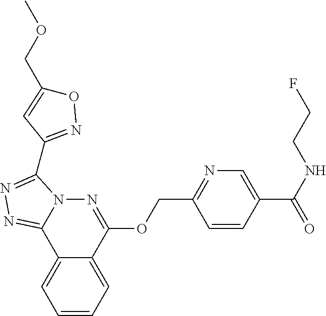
C1=CC=C2C(=C1)C1=NN=C(C3=NOC(COC)=C3)N1N=C2OCC1=NC=C(C(=O)NCCF)C=C1
